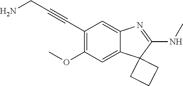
C(C1=C(OC)C=C2C(=C1)N=C(NC)C21CCC1)#CCN
